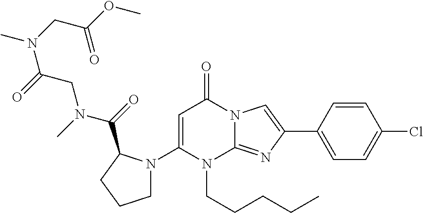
N1(CCCCC)C2=NC(C3=CC=C(Cl)C=C3)=CN2C(=O)C=C1N1CCCC1C(N(CC(=O)N(CC(=O)OC)C)C)=O
